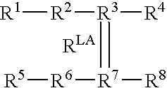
[R1][R2][R3]([R4])=[R7]([R6][R5])[R8]
